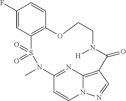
C1(F)=CC2=C(C=C1)OCCN([H])C(=O)C1=C3N(C=CC(=N3)N(C)S2(=O)=O)N=C1
